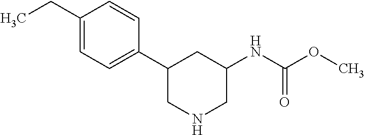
C1(C2CNCC(NC(OC)=O)C2)=CC=C(CC)C=C1
